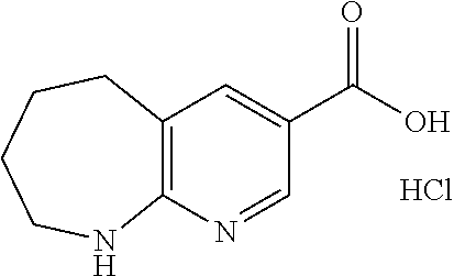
C12=C(N=CC(C(=O)O)=C1)NCCCC2.Cl
